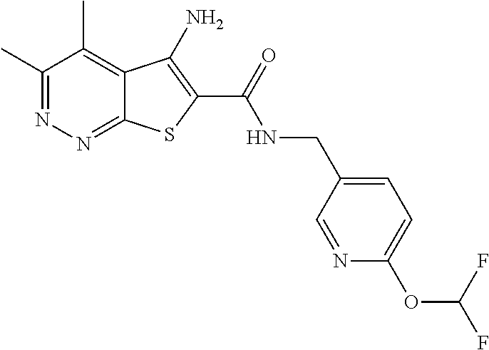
C1(C)=NN=C2C(=C1C)C(N)=C(C(=O)NCC1=CC=C(OC(F)F)N=C1)S2
